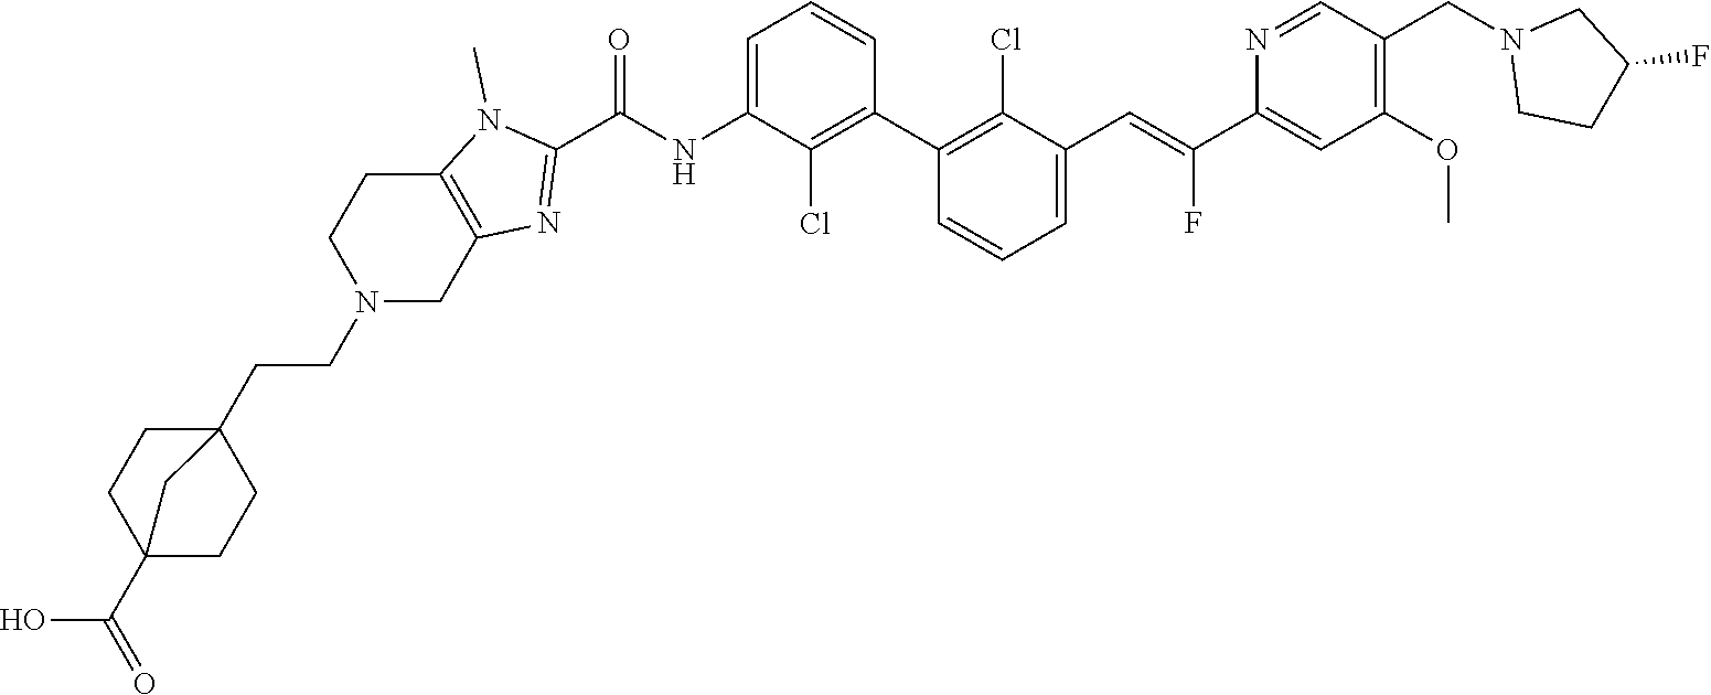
C1(C2=C(Cl)C(C=C(C3=CC(OC)=C(CN4CCC(F)C4)C=N3)F)=CC=C2)=C(Cl)C(NC(C2=NC3=C(N2C)CCN(CCC24CCC(C(O)=O)(CC2)C4)C3)=O)=CC=C1
